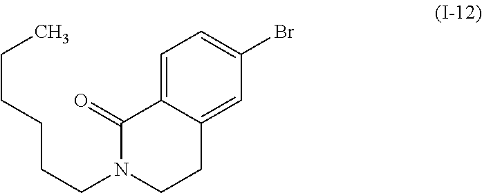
C1=C2C(=CC(Br)=C1)CCN(CCCCCC)C2=O
